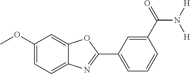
C1=C(OC)C=C2C(=C1)N=C(C1=CC=CC(C(=O)N([H])[H])=C1)O2
